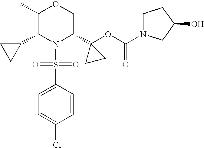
C1(C2N(S(=O)(=O)C3=CC=C(Cl)C=C3)C(C3(OC(=O)N4CCC(O)C4)CC3)COC2C)CC1
